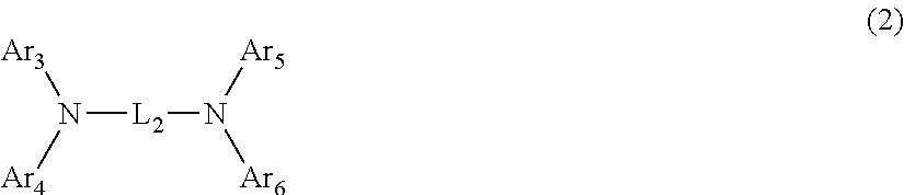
[Ar3]N([Ar4])[L2]N([Ar6])[Ar5]
